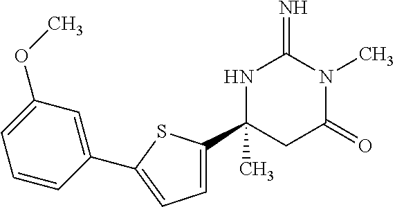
C1(C)(C2=CC=C(C3=CC(OC)=CC=C3)S2)CC(=O)N(C)C(=N)N1
